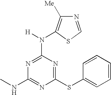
C1(NC)=NC(SC2=CC=CC=C2)=NC(N([H])C2=C([Me])N=CS2)=N1
